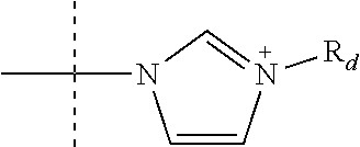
C(C)(C)(C)N1C=CN([Rd])=C1
